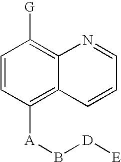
C1=CC([A]B[D][E])=C2C(=C1[G])N=CC=C2
